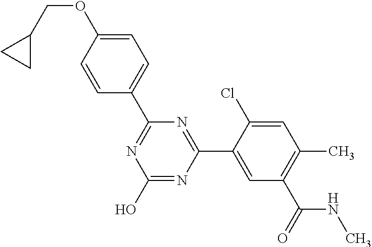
N1=C(C2=CC=C(OCC3CC3)C=C2)N=C(C2=CC(C(NC)=O)=C(C)C=C2Cl)N=C1O
